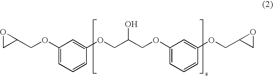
C1=CC(OCC(COC2=CC=CC(OCC3CO3)=C2)O)=CC(OCC2OC2)=C1
